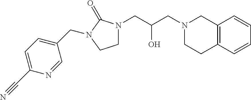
C12=C(C=CC=C1)CCN(CC(CN1CCN(CC3=CC=C(C#N)N=C3)C1=O)O)C2
